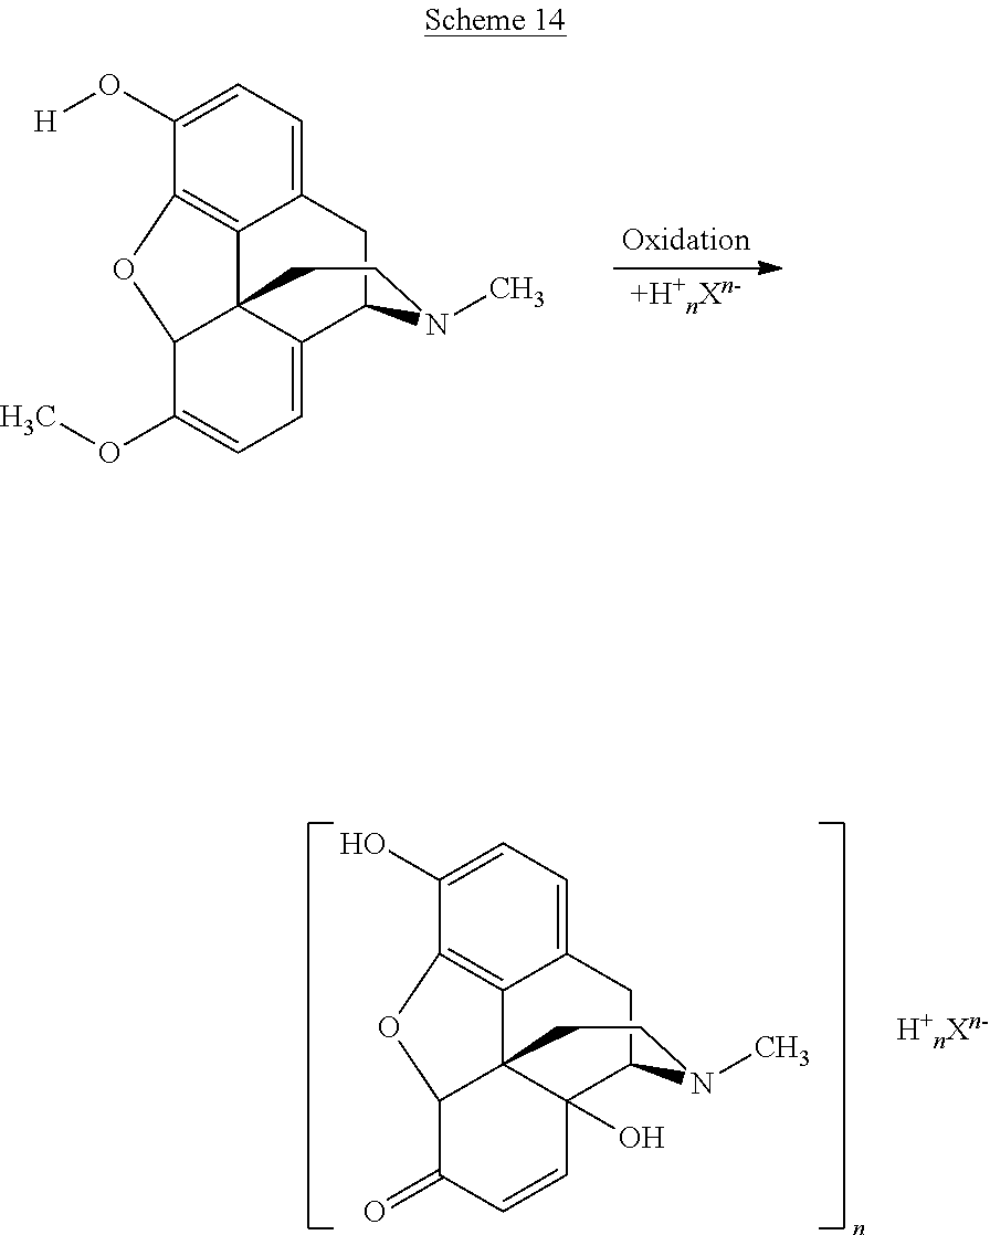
C12=CC=C(O)C3=C1C14C(O)(C(C2)N(C)CC1)C=CC(=O)C4O3.C12=CC=C(O[H])C3=C1C14C(=CC=C(OC)C1O3)C(C2)N(C)CC4
